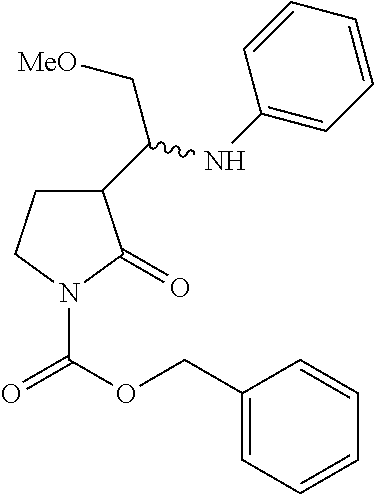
C1(C(NC2=CC=CC=C2)C[MeO])CCN(C(OCC2=CC=CC=C2)=O)C1=O
